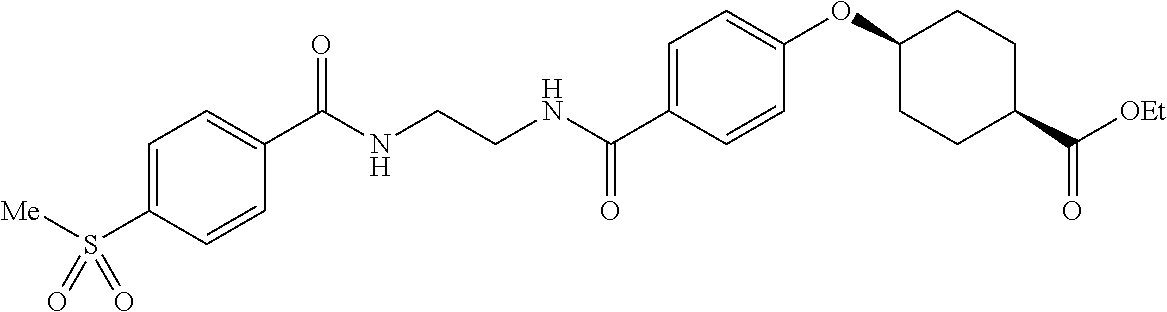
C1=C(C(NCCNC(C2=CC=C(S([Me])(=O)=O)C=C2)=O)=O)C=CC(OC2CCC(C(=O)[OEt])CC2)=C1
